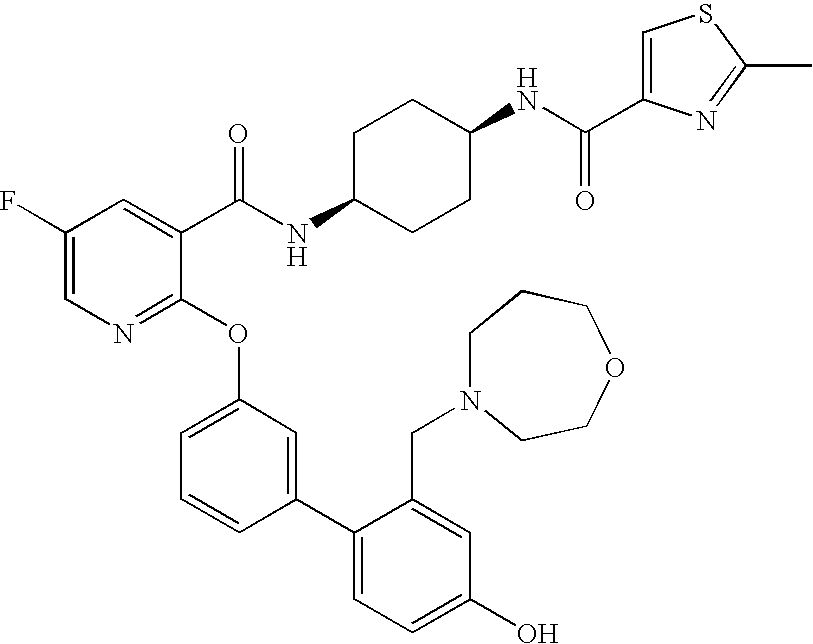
C1(F)=CN=C(OC2=CC=CC(C3=CC=C(O)C=C3CN3CCCOCC3)=C2)C(C(NC2CCC(NC(=O)C3=CSC(C)=N3)CC2)=O)=C1
